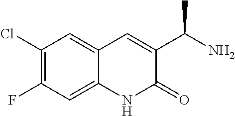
C1(Cl)=C(F)C=C2C(=C1)C=C(C(N)C)C(=O)N2
